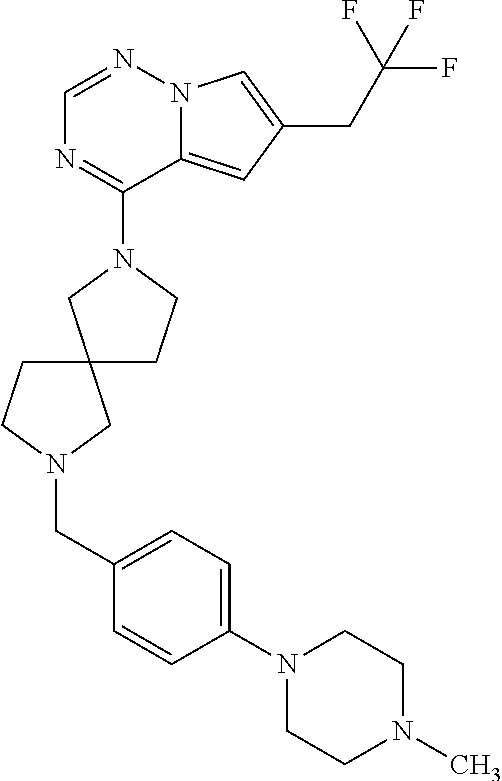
C1=NN2C(=CC(CC(F)(F)F)=C2)C(N2CC3(CC2)CCN(CC2=CC=C(N4CCN(C)CC4)C=C2)C3)=N1
